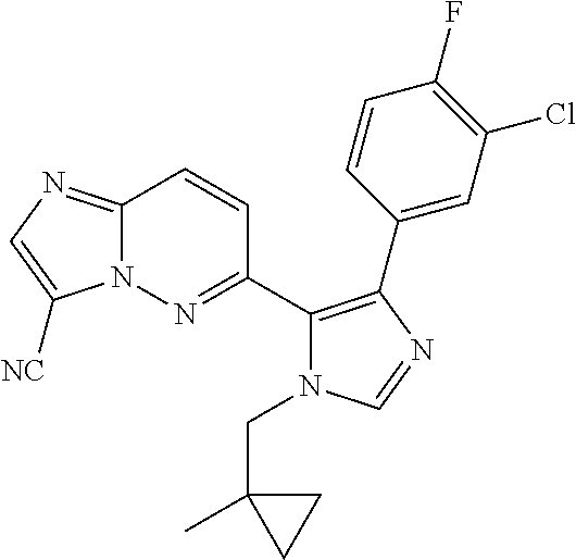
C12=NC=C([NC])N1N=C(C1=C(C3=CC(Cl)=C(F)C=C3)N=CN1CC1(C)CC1)C=C2
